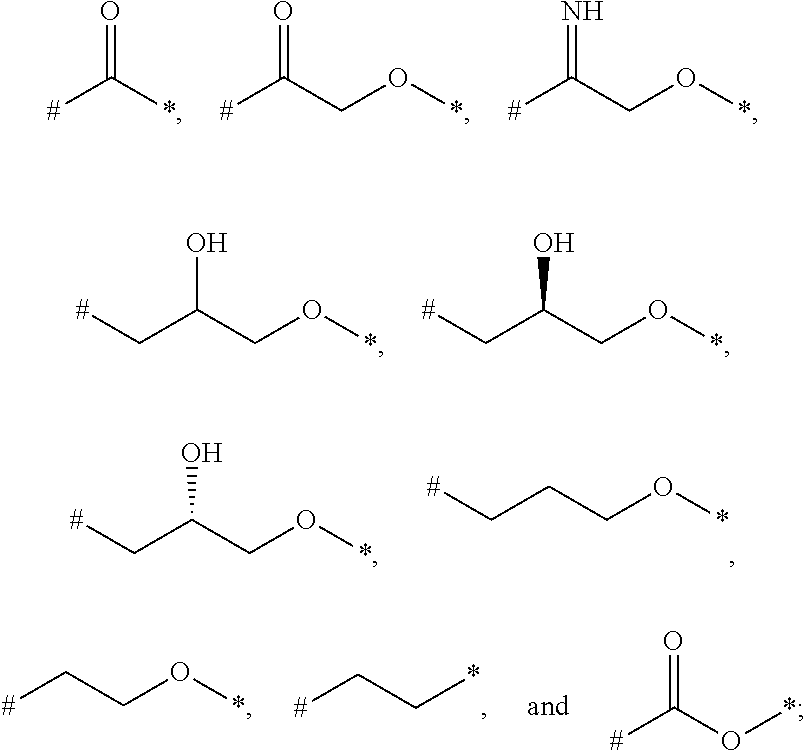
O=C(*)[#].O=C([#])CO*.N=C([#])CO*.OC(C[#])CO*.OC(C[#])CO*.OC(C[#])CO*.C(C[#])CO*.C([#])C*.C([#])CO*.C([#])(O*)=O
